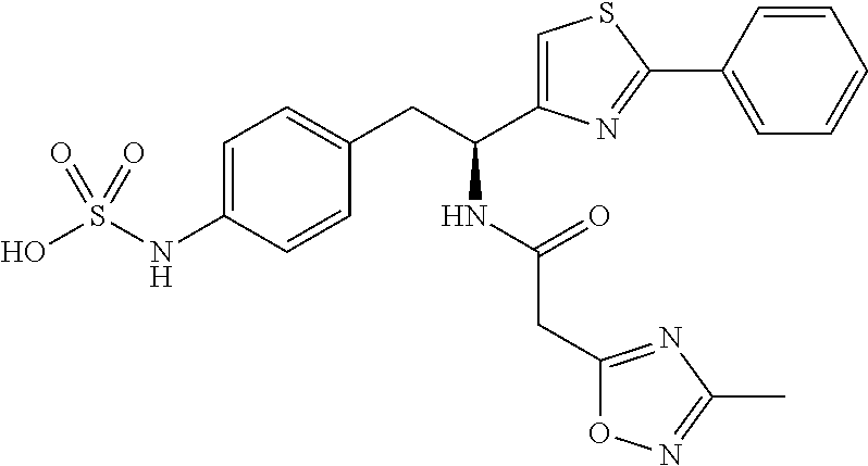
OS(NC1=CC=C(CC(C2=CSC(C3=CC=CC=C3)=N2)NC(CC2=NC(C)=NO2)=O)C=C1)(=O)=O
